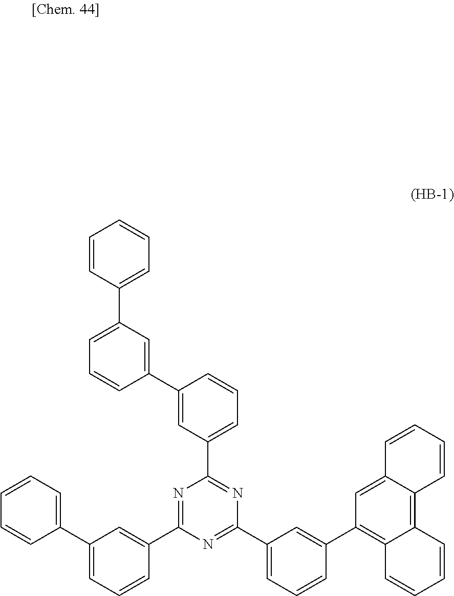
C1(C2=CC=CC(C3=C4C(=C5C(=C3)C=CC=C5)C=CC=C4)=C2)=NC(C2=CC(C3=CC=CC=C3)=CC=C2)=NC(C2=CC=CC(C3=CC(C4=CC=CC=C4)=CC=C3)=C2)=N1
